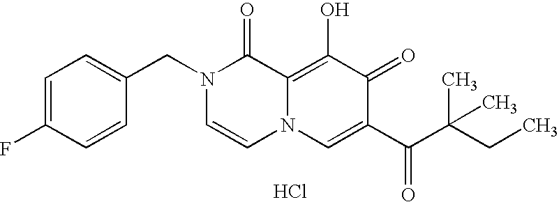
C1=C(F)C=CC(CN2C=CN3C(=C(O)C(=O)C(C(=O)C(CC)(C)C)=C3)C2=O)=C1.Cl
